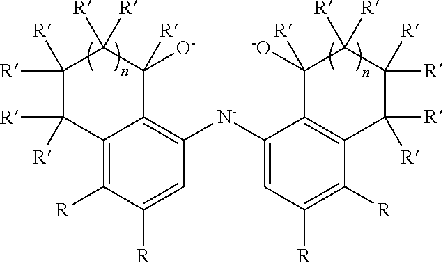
C12=C([R])C([R])=CC([N-]C3=CC([R])=C([R])C4=C3C([-O])([R])C([R])([R])C([R])([R])C4([R])[R])=C1C([O-])([R])C([R])([R])C([R])([R])C2([R])[R]
